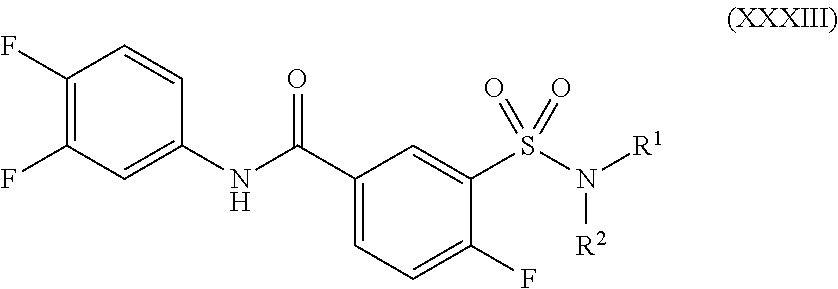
C1(C(NC2=CC(F)=C(F)C=C2)=O)=CC=C(F)C(S(N([R1])[R2])(=O)=O)=C1
